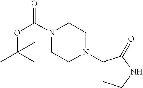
N1(C(OC(C)(C)C)=O)CCN(C2CCNC2=O)CC1
